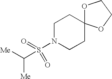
C1N(S(C([Me])[Me])(=O)=O)CCC2(C1)OCCO2
